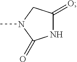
N1C(=O)CN(C)C1=O
